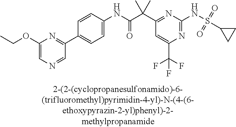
N1=C(NS(=O)(=O)C2CC2)N=C(C(C(NC2=CC=C(C3=NC(OCC)=CN=C3)C=C2)=O)(C)C)C=C1C(F)(F)F
